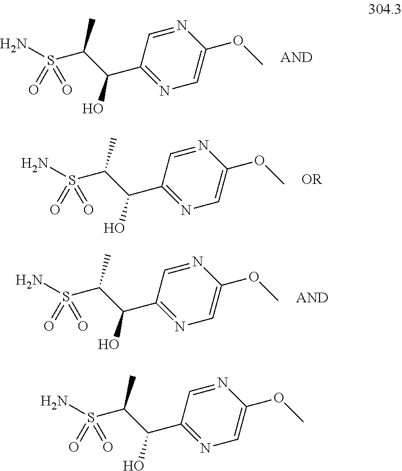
NS(C(C(C1=NC=C(OC)N=C1)O)C)(=O)=O.NS(C(C(C1=NC=C(OC)N=C1)O)C)(=O)=O.NS(C(C(C1=NC=C(OC)N=C1)O)C)(=O)=O.NS(C(C(C1=NC=C(OC)N=C1)O)C)(=O)=O
